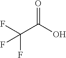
FC(C(O)=O)(F)F
